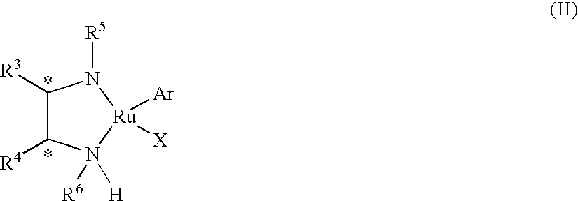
[Ru]1([Ar])([X])N([R5])C([R3])C([R4])N1([H])[R6]
